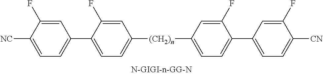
[(CH2)n](C1=CC=C(C2=CC=C([CN])C(F)=C2)C(F)=C1)C1=CC=C(C2=CC=C([CN])C(F)=C2)C(F)=C1
